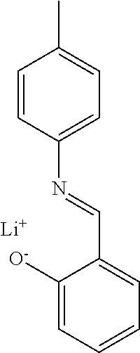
C1([O-])=CC=CC=C1C=NC1=CC=C(C)C=C1.[Li]
